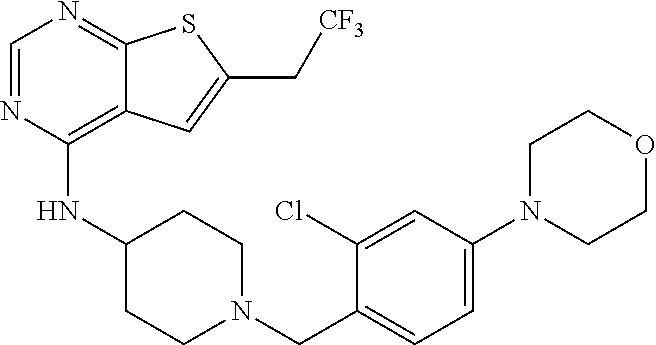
C1=NC(NC2CCN(CC3=CC=C(N4CCOCC4)C=C3Cl)CC2)=C2C(=N1)SC(C[CF3])=C2
